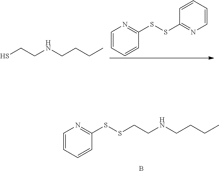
C1=CC=CC(SSCCNCCCC)=N1.B.C1=CC=CC(SSC2=NC=CC=C2)=N1.SCCNCCCC
